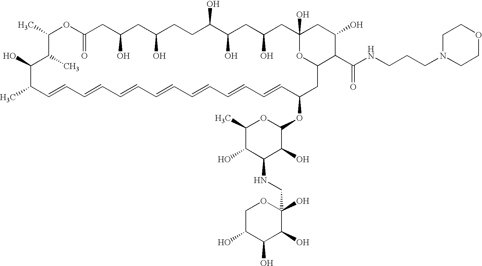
CC1C=CC=CC=CC=CC=CC=CC=CC(OC2OC(C)C(O)C(NCC3(O)OCC(O)C(O)C3O)C2O)CC2OC(O)(CC(O)CC(O)C(O)CCC(O)CC(O)CC(=O)OC(C)C(C)C1O)CC(O)C2C(NCCCN1CCOCC1)=O
